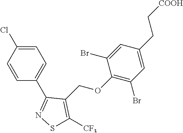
C1=C(Cl)C=CC(C2=NSC([CF3])=C2COC2=C(Br)C=C(CC[COOH])C=C2Br)=C1
